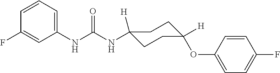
O(C1=CC=C(F)C=C1)C1([H])CCC([H])(NC(NC2=CC=CC(F)=C2)=O)CC1
